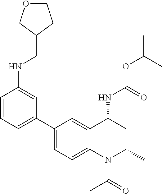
C(OC(C)C)(NC1CC(C)N(C(C)=O)C2=CC=C(C3=CC=CC(NCC4CCOC4)=C3)C=C12)=O
